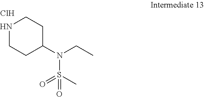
N1CCC(N(S(=O)(C)=O)CC)CC1.Cl
